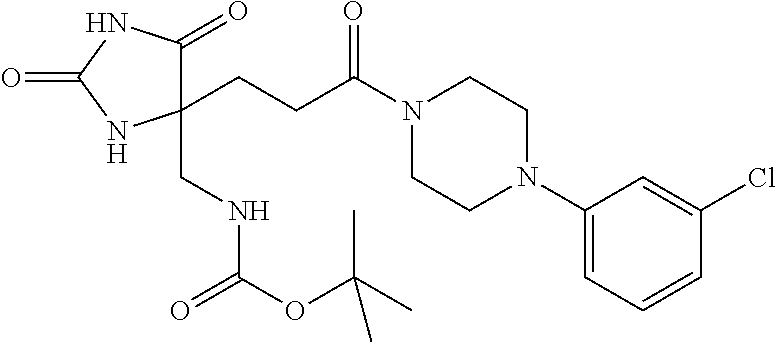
C(CC1(CNC(OC(C)(C)C)=O)C(=O)NC(=O)N1)C(=O)N1CCN(C2=CC=CC(Cl)=C2)CC1
